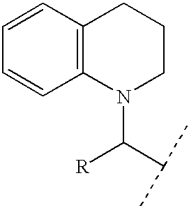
C1=CC2=C(C=C1)N(C(C(C)C)[R])CCC2
